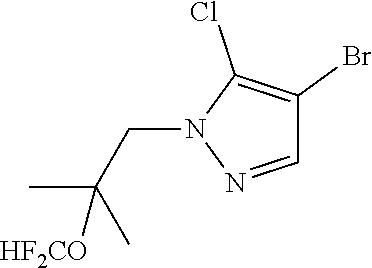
C1=NN(CC(C)(C)[HF2CO])C(Cl)=C1Br
